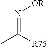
CC(=N[OR])[R75]
